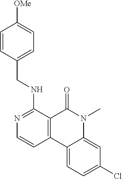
C12=C(C(=O)N(C)C3=CC(Cl)=CC=C13)C(NCC1=CC=C([OMe])C=C1)=NC=C2
